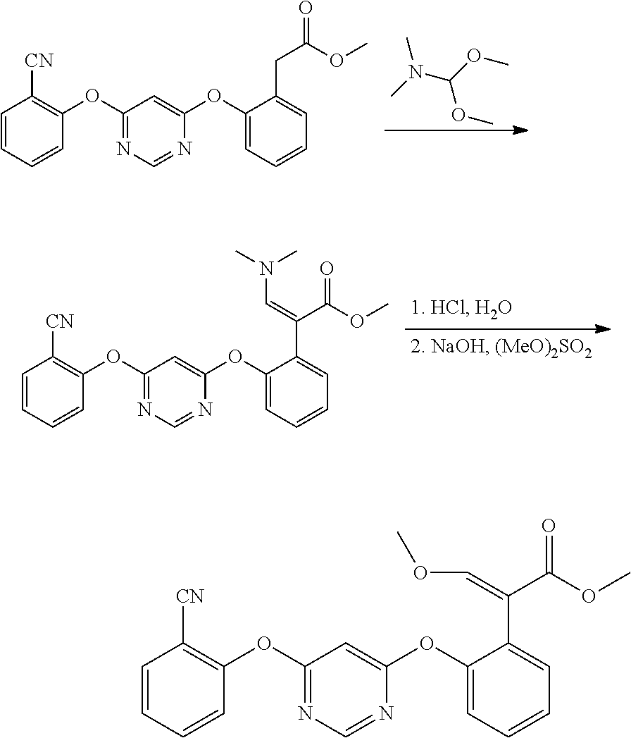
CN(C(OC)OC)C.C1=CC=CC(OC2=NC=NC(OC3=CC=CC=C3CC(=O)OC)=C2)=C1[CN].C1=CC=CC(OC2=NC=NC(OC3=CC=CC=C3C(C(=O)OC)=CN(C)C)=C2)=C1[CN].C1=CC=CC(OC2=NC=NC(OC3=CC=CC=C3C(C(=O)OC)=COC)=C2)=C1[CN]
